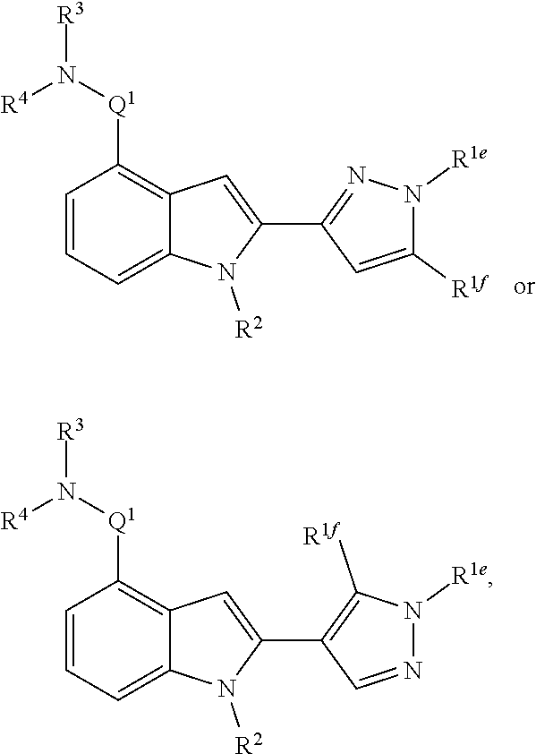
C1=C2C(=C([Q1]N([R4])[R3])C=C1)C=C(C1=C([R1f])N([R1e])N=C1)N2[R2].C1=C2C(=C([Q1]N([R4])[R3])C=C1)C=C(C1=NN([R1e])C([R1f])=C1)N2[R2]
